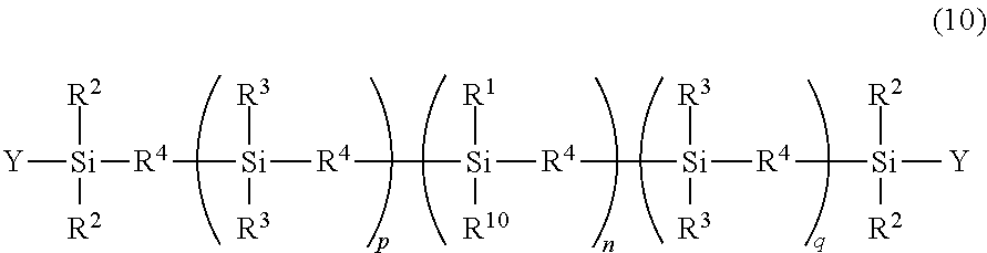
[R4]([Si]([R3])([R3])[R4][Si]([R10])([R1])[R4][Si]([R4][Si]([Y])([R2])[R2])([R3])[R3])[Si]([Y])([R2])[R2]
